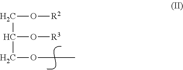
C(O[R2])C(O[R3])COCC
